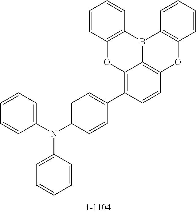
C12=C(C3=CC=C(N(C4=CC=CC=C4)C4=CC=CC=C4)C=C3)C=CC3=C1B(C1=C(O3)C=CC=C1)C1=C(O2)C=CC=C1
